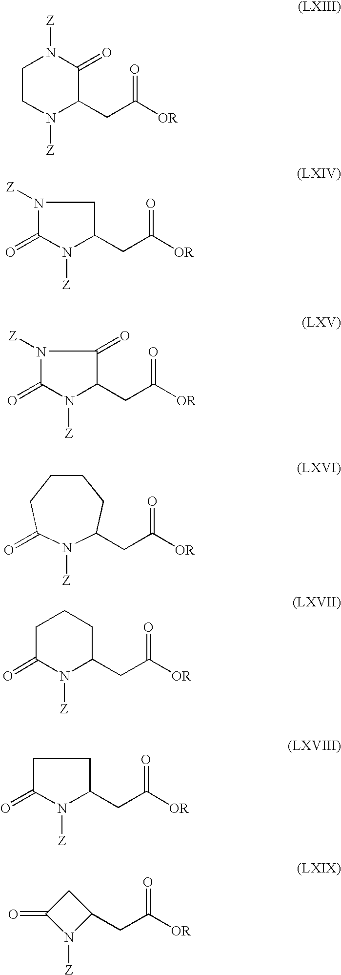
C1CN([Z])C(CC([OR])=O)C(=O)N1[Z].N1([Z])C(=O)N([Z])C(CC([OR])=O)C1.N1([Z])C(=O)N([Z])C(CC([OR])=O)C1=O.C(C([OR])=O)C1N([Z])C(=O)CCCC1.C1C(=O)N([Z])C(CC([OR])=O)CC1.C1C(=O)N([Z])C(CC([OR])=O)C1.C1(CC([OR])=O)CC(=O)N1[Z]
